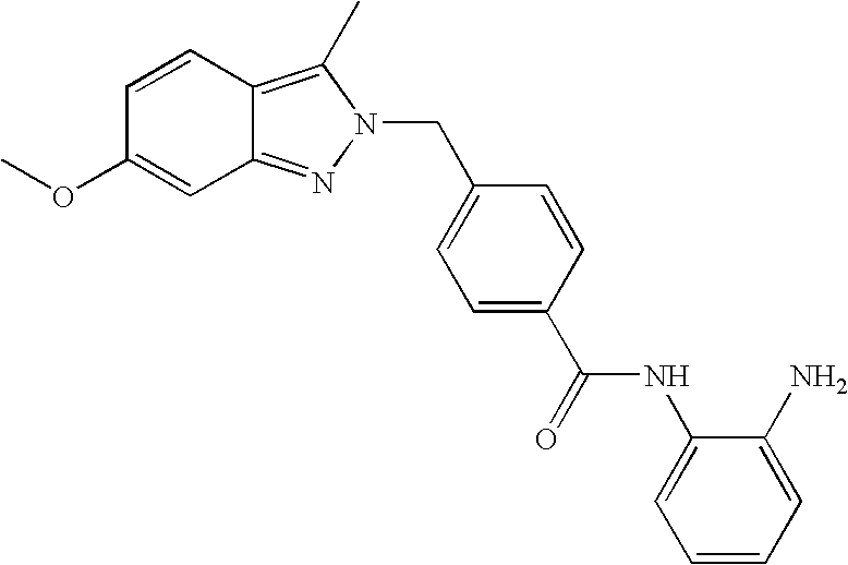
C12=NN(CC3=CC=C(C(NC4=CC=CC=C4N)=O)C=C3)C(C)=C1C=CC(OC)=C2
